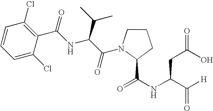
C1=CC=C(Cl)C(C(NC(C(=O)N2CCCC2C(NC(C([H])=O)CC(O)=O)=O)C(C)C)=O)=C1Cl
